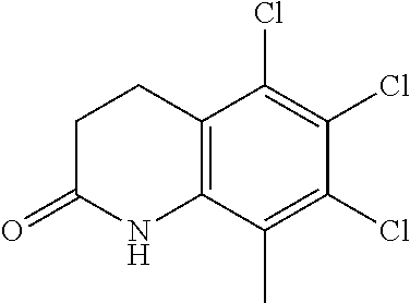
C12=C(C(C)=C(Cl)C(Cl)=C1Cl)NC(=O)CC2
